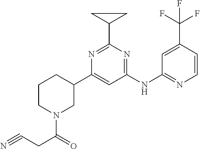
C1(C2CN(C(CC#N)=O)CCC2)=CC(NC2=NC=CC(C(F)(F)F)=C2)=NC(C2CC2)=N1
